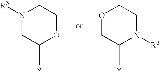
N1([R3])CC(C)OCC1.O1CC(C)N([R3])CC1
